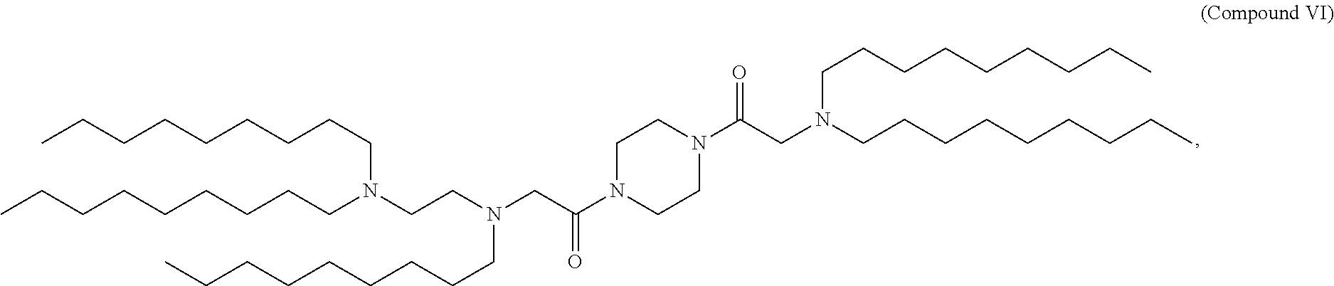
C1CN(C(CN(CCCCCCCCC)CCCCCCCCC)=O)CCN1C(CN(CCN(CCCCCCCCC)CCCCCCCCC)CCCCCCCCC)=O
